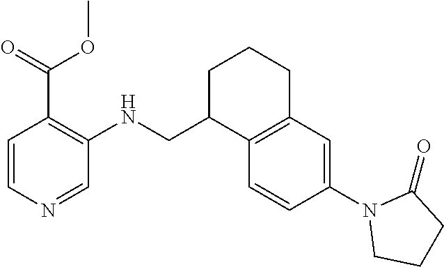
C1(N2CCCC2=O)=CC2=C(C=C1)C(CNC1=C(C(OC)=O)C=CN=C1)CCC2
